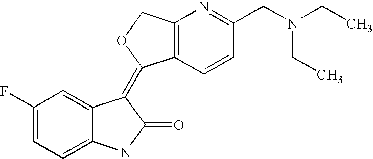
C1(F)=CC=C2C(=C1)C(=C1C3=C(CO1)N=C(CN(CC)CC)C=C3)C(=O)N2
